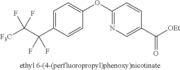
C1=C(C(C([F3C])(F)F)(F)F)C=CC(OC2=NC=C(C([OEt])=O)C=C2)=C1
